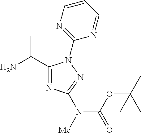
C1(C(C)N)=NC(N(C(=O)OC(C)(C)C)[Me])=NN1C1=NC=CC=N1
